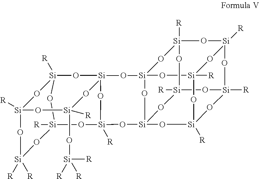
[Si]12([R])O[Si]3([R])O[Si]45O[Si]([R])(O1)O[Si]1([R])O[Si](O[Si]([R])(O[Si]([R])(O1)O2)O3)(O4)O[Si]1([R])O[Si]2([R])O[Si]([R])([R])O[Si]3([R])O[Si](O[Si]([R])([R])[R])([R])O[Si](O5)(O[Si]([R])(O3)O2)O1
